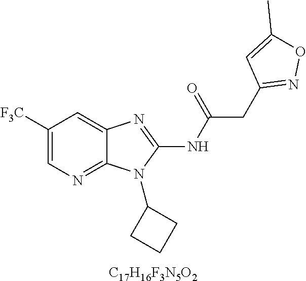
C1([F3C])=CN=C2C(=C1)N=C(NC(CC1=NOC(C)=C1)=O)N2C1CCC1.[C17H16F3N5O2]
